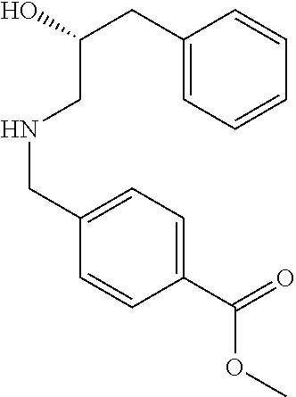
C1(CC(O)CNCC2=CC=C(C(=O)OC)C=C2)=CC=CC=C1
